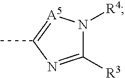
C1([R3])=NC(C)=[A5]N1[R4]
